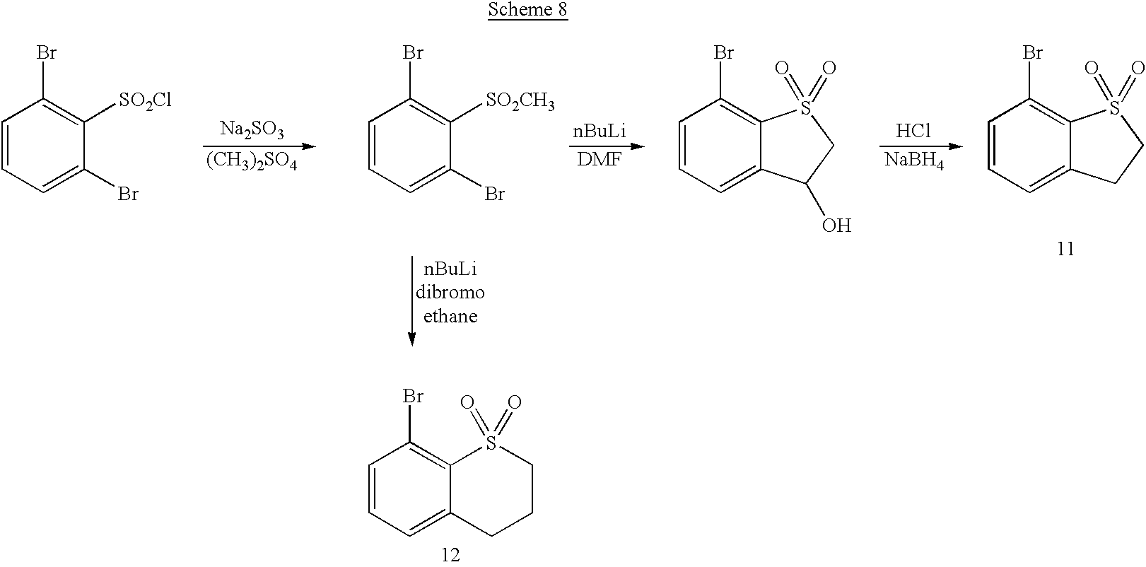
C1=CC=C(Br)C([SO2Cl])=C1Br.[Na2SO3].[(CH3)2SO4].C1=CC=C(Br)C([SO2CH3])=C1Br.[nBuLi].[DMF].C1=CC=C2C(=C1Br)S(=O)(=O)CC2O.Cl.[NaBH4].C1=CC=C2C(=C1Br)S(=O)(=O)CC2.C1=CC=C2C(=C1Br)S(=O)(=O)CCC2
